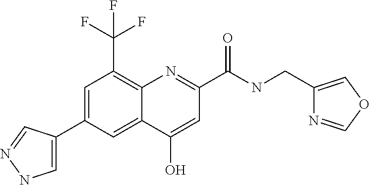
C12=CC(C3=CNN=C3)=CC(C(F)(F)F)=C1N=C(C(NCC1=COC=N1)=O)C=C2O
